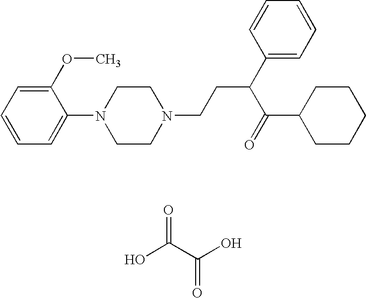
C1(OC)=CC=CC=C1N1CCN(CCC(C2=CC=CC=C2)C(C2CCCCC2)=O)CC1.OC(C(O)=O)=O
